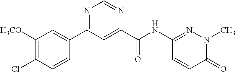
C1([H3CO])=C(Cl)C=CC(C2=NC=NC(C(NC3=NN(C)C(=O)C=C3)=O)=C2)=C1
